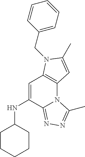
C1=C(NC2CCCCC2)C2=NN=C(C)N2C2=C1N(CC1=CC=CC=C1)C(C)=C2
